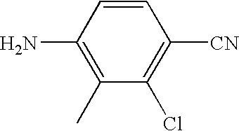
C1=CC(N)=C(C)C(Cl)=C1[CN]
